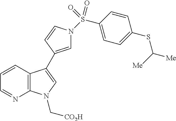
C12=C(C=CC=N1)C(C1=CN(S(C3=CC=C(SC([Me])[Me])C=C3)(=O)=O)C=C1)=CN2C[CO2H]
